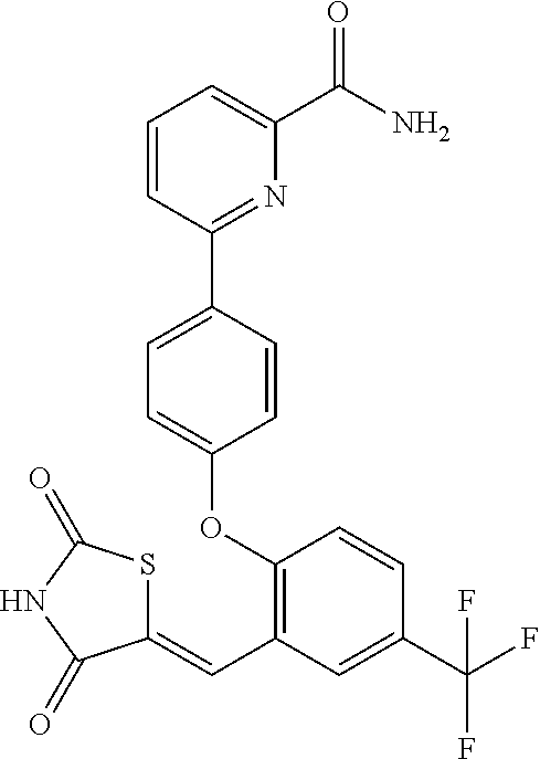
C1=CC(C2=NC(C(N)=O)=CC=C2)=CC=C1OC1=C(C=C2SC(=O)NC2=O)C=C(C(F)(F)F)C=C1
